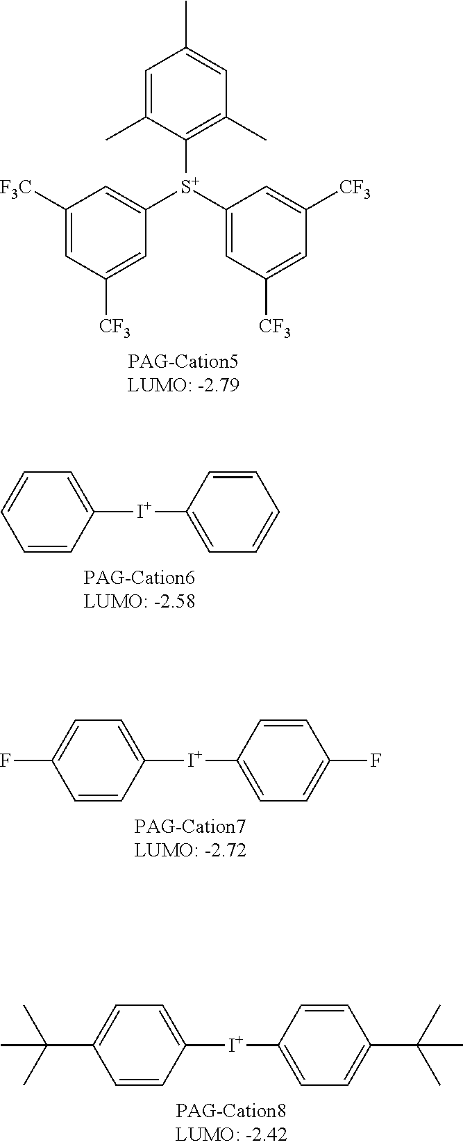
C1=C(C)C([S+](C2=CC([CF3])=CC([CF3])=C2)C2=CC([F3C])=CC([CF3])=C2)=C(C)C=C1C.C1=CC([I+]C2=CC=CC=C2)=CC=C1.C1=CC([I+]C2=CC=C(F)C=C2)=CC=C1F.C1=CC([I+]C2=CC=C(C(C)(C)C)C=C2)=CC=C1C(C)(C)C
